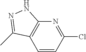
C1=CC(Cl)=NC2=C1C(C)=NN2
